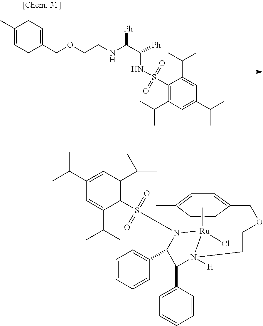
C1(C)=CCC(COCCNC(C([Ph])NS(C2=C(C(C)C)C=C(C(C)C)C=C2C(C)C)(=O)=O)[Ph])=CC1.C1=C(C)C=CC(COCCN2([H])C(C3=CC=CC=C3)C(C3=CC=CC=C3)N(S(C3=C(C(C)C)C=C(C(C)C)C=C3C(C)C)(=O)=O)[Ru]2(C)Cl)=C1
